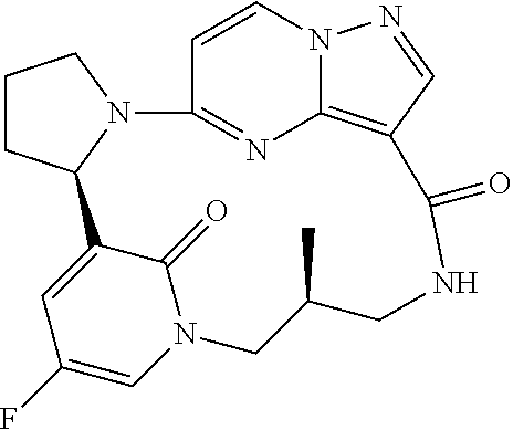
C1CC2N(C1)C1=NC3=C(C(=O)NCC(C)CN4C=C(F)C=C2C4=O)C=NN3C=C1
